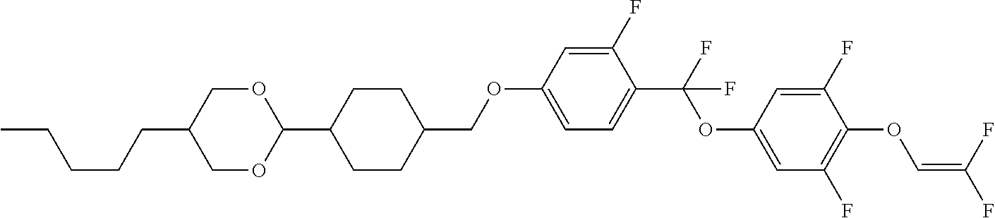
C1OC(C2CCC(COC3=CC=C(C(F)(OC4=CC(F)=C(OC=C(F)F)C(F)=C4)F)C(F)=C3)CC2)OCC1CCCCC
